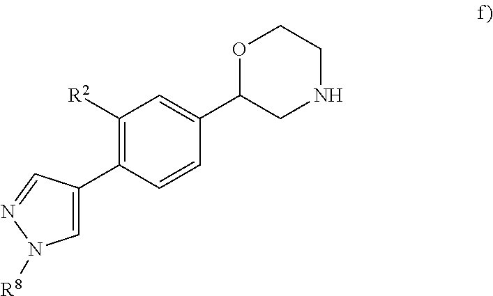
C1([R2])=C(C2=CN([R8])N=C2)C=CC(C2CNCCO2)=C1
